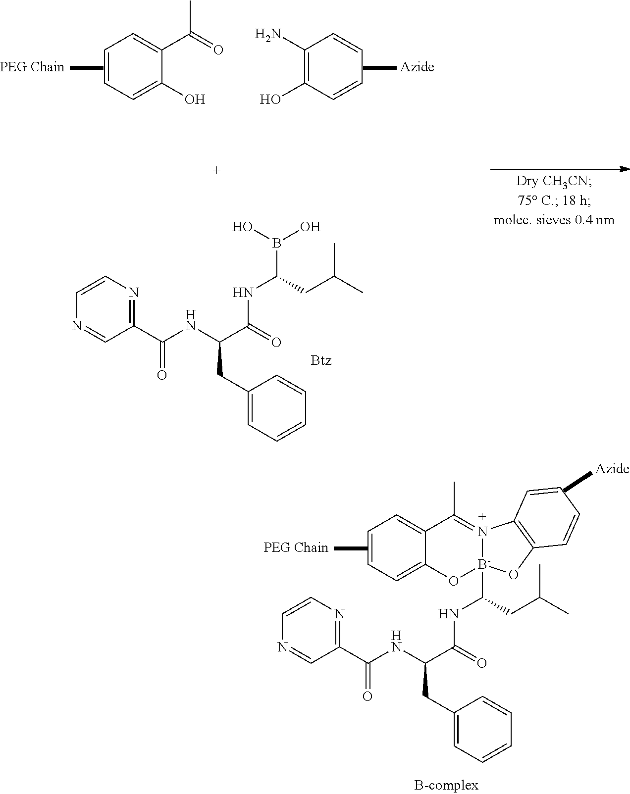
C1(C(=O)NC(C(=O)NC([B-]23N(=C(C)C4=CC=CC=C4O2)C2=C(O3)C=CC=C2)CC(C)C)CC2=CC=CC=C2)=NC=CN=C1.C1=CC=C(O)C(C(=O)C)=C1.C1=CC=CC(N)=C1O.C1(C(=O)NC(C(=O)NC(B(O)O)CC(C)C)CC2=CC=CC=C2)=NC=CN=C1
